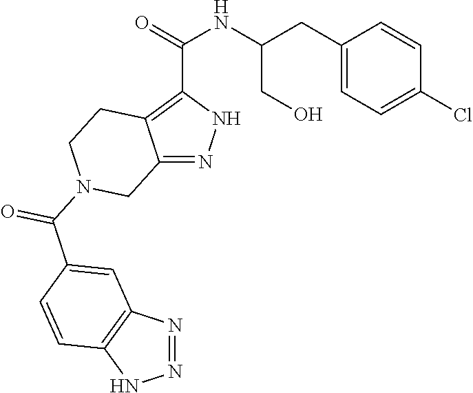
O=C(C1=C2C(=NN1)CN(C(C1=CC3=C(NN=N3)C=C1)=O)CC2)NC(CC1=CC=C(Cl)C=C1)CO
